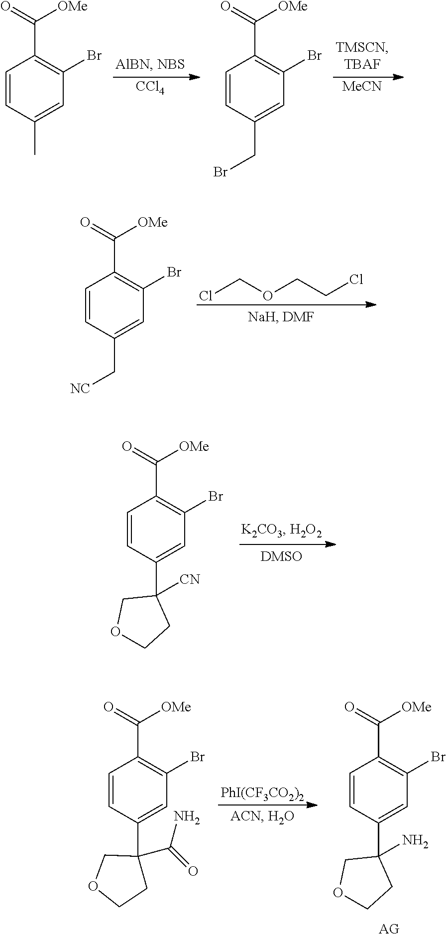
[CCl4].C1=CC(C)=CC(Br)=C1C(=O)[OMe].[MeCN].C1=CC(CBr)=CC(Br)=C1C(=O)[OMe].ClCOCCCl.C1=CC(C[NC])=CC(Br)=C1C(=O)[OMe].C1=CC(C2([CN])COCC2)=CC(Br)=C1C(=O)[OMe].[PhI(CF3CO2)2].C1=CC(C2(N)COCC2)=CC(Br)=C1C(=O)[OMe].C1=CC(C2(C(=O)N)COCC2)=CC(Br)=C1C(=O)[OMe]
